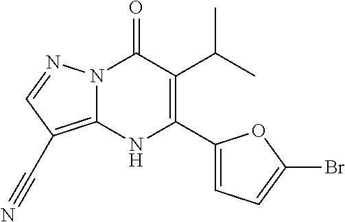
N12C(=C(C#N)C=N1)NC(C1=CC=C(Br)O1)=C(C(C)C)C2=O
